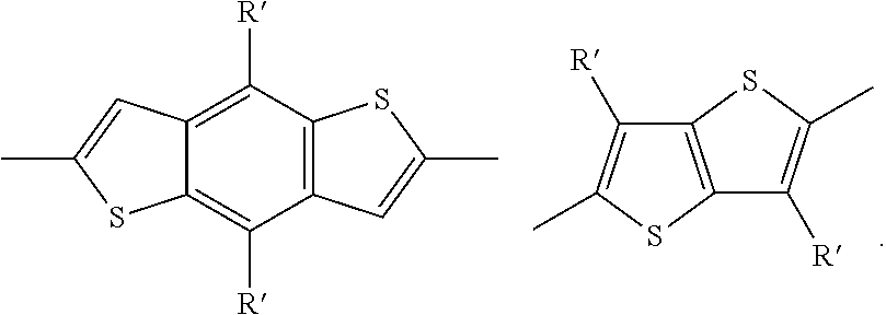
C12=C(SC(C)=C1[R])C([R])=C(C)S2.C12=C(C([R])=C3C(=C1[R])SC(C)=C3)SC(C)=C2
